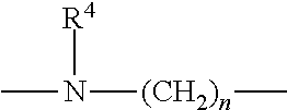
CN([R4])[(CH2)n]C
